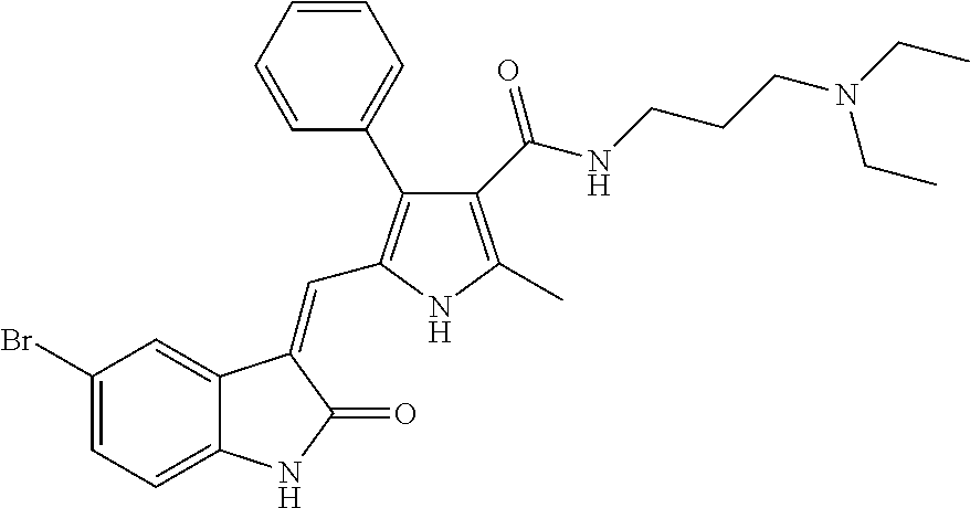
C1(Br)=CC=C2C(=C1)C(=CC1=C(C3=CC=CC=C3)C(C(NCCCN(CC)CC)=O)=C(C)N1)C(=O)N2
